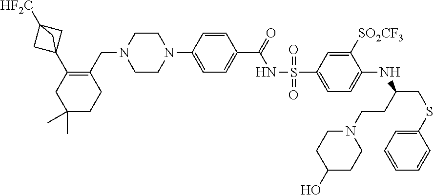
C1CC(O)CCN1CCC(NC1=CC=C(S(=O)(NC(C2=CC=C(N3CCN(CC4=C(C56CC([HF2C])(C5)C6)CC(C)(C)CC4)CC3)C=C2)=O)=O)C=C1[SO2CF3])CSC1=CC=CC=C1
